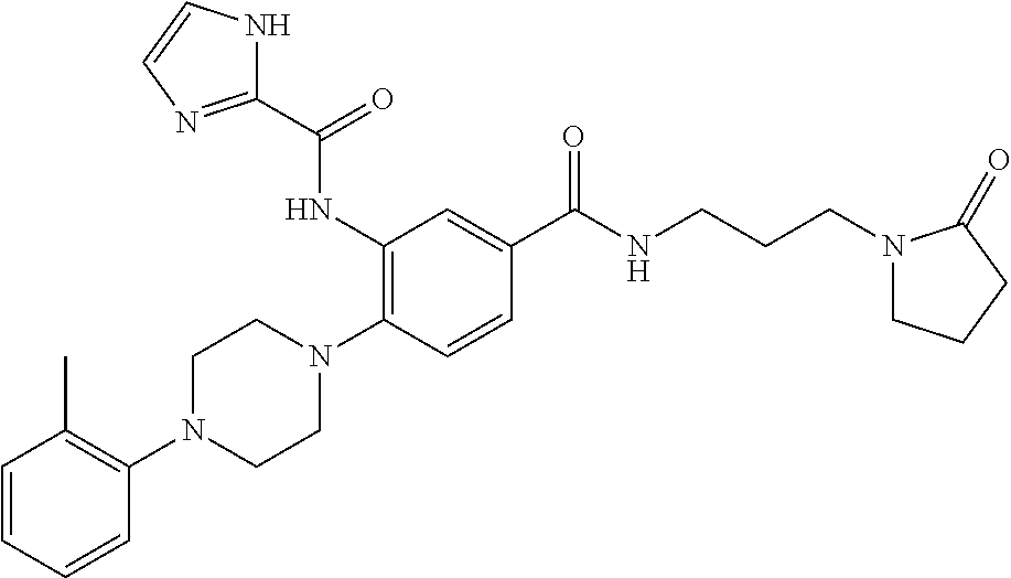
C1=CC=CC(N2CCN(C3=C(NC(C4=NC=CN4)=O)C=C(C(NCCCN4CCCC4=O)=O)C=C3)CC2)=C1C
